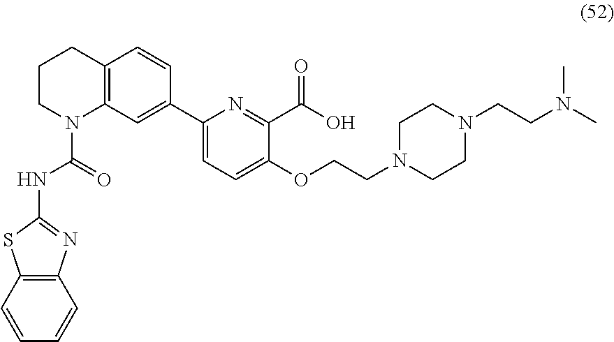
C12=C(C=CC=C1)SC(NC(N1C3=C(CCC1)C=CC(C1=CC=C(OCCN4CCN(CCN(C)C)CC4)C(C(O)=O)=N1)=C3)=O)=N2
